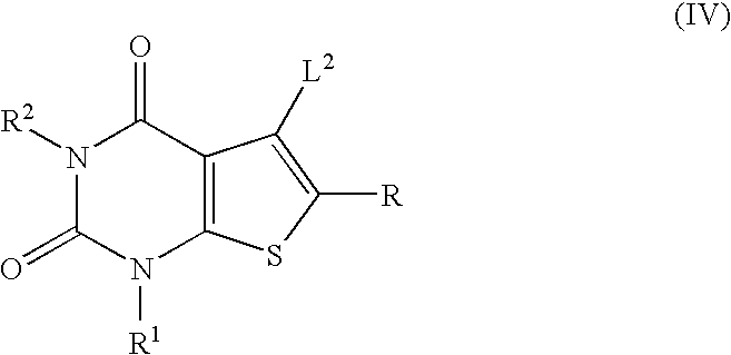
N1([R2])C(=O)N([R1])C2=C(C1=O)C([L2])=C([R])S2
